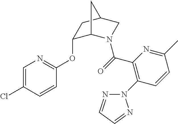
C1=C(Cl)C=CC(OC2C3N(C(=O)C4=C(N5N=CC=N5)C=CC(C)=N4)CC(C2)C3)=N1
